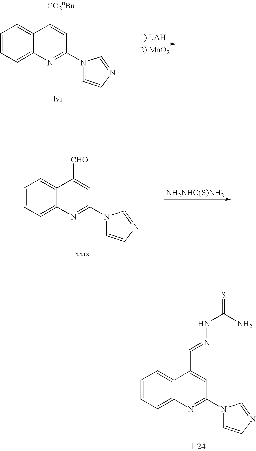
C1=CC=C2C(=C1)N=C(N1C=CN=C1)C=C2[CO2nBu].C1=CC=C2C(=C1)N=C(N1C=CN=C1)C=C2[CHO].[NH2NHC(S)NH2].C1=CC=C2C(=C1)N=C(N1C=CN=C1)C=C2C=NNC(=S)N
